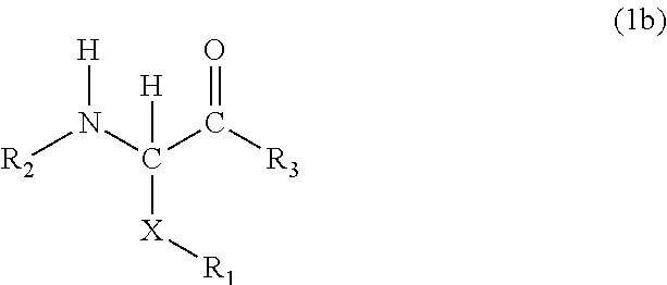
[R2]N(C(C([R3])=O)([X][R1])[H])[H]
